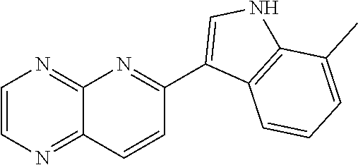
C1=CN=C2C(=N1)N=C(C1=CNC3=C1C=CC=C3C)C=C2
